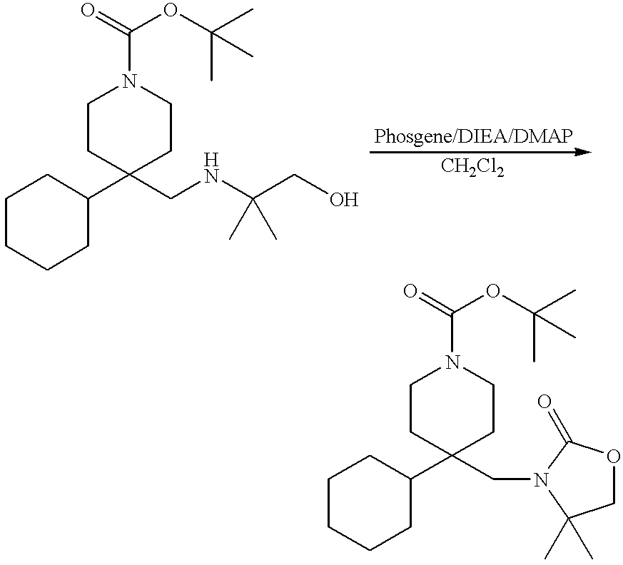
C1CCCC(C2(CNC(CO)(C)C)CCN(C(=O)OC(C)(C)C)CC2)C1.C1CCCC(C2(CN3C(C)(C)COC3=O)CCN(C(=O)OC(C)(C)C)CC2)C1
